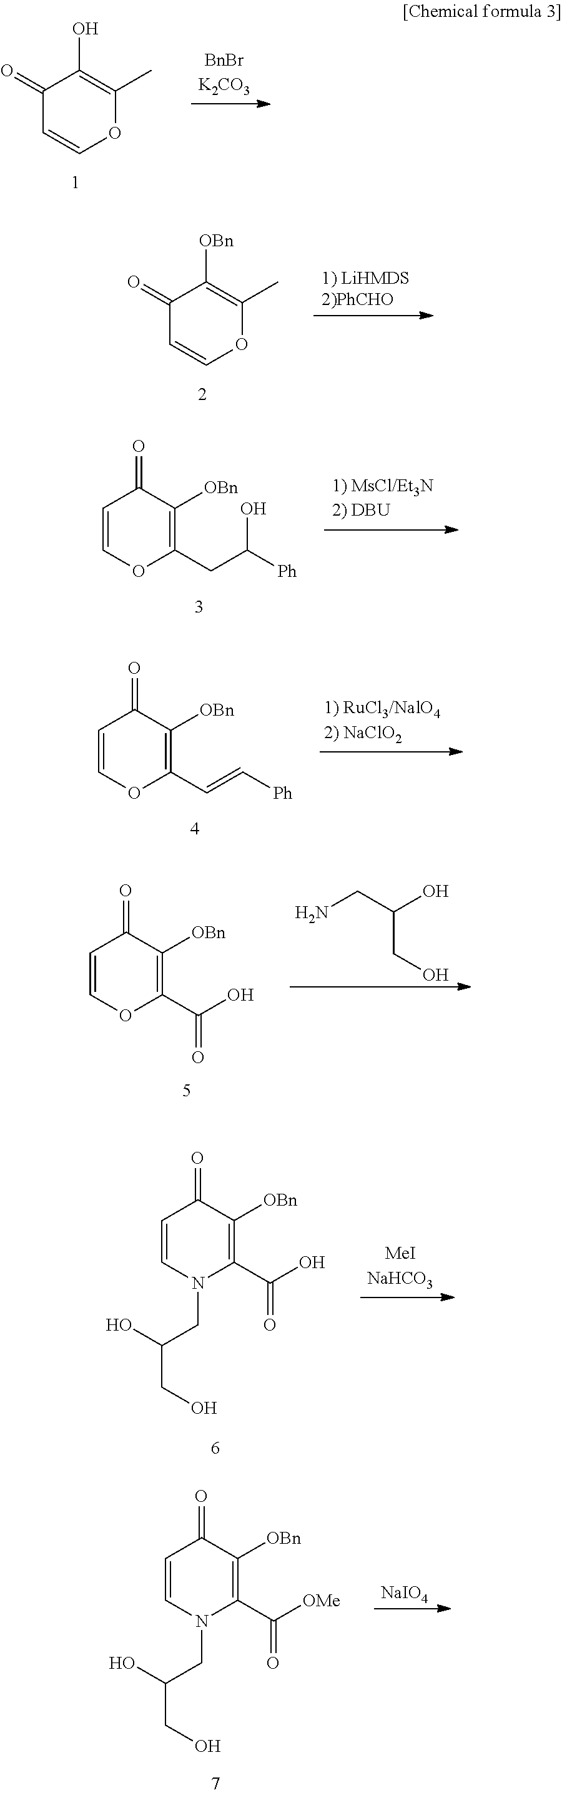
C1(=O)C=COC(C)=C1O.C1(=O)C=COC(C)=C1[OBn].C1=COC(CC([Ph])O)=C([OBn])C1=O.C1=COC(C=C[Ph])=C([OBn])C1=O.C1=COC(C(O)=O)=C([OBn])C1=O.NCC(O)CO.C1=CN(CC(CO)O)C(C(O)=O)=C([OBn])C1=O.C1=CN(CC(CO)O)C(C([OMe])=O)=C([OBn])C1=O.[NaIO4]
